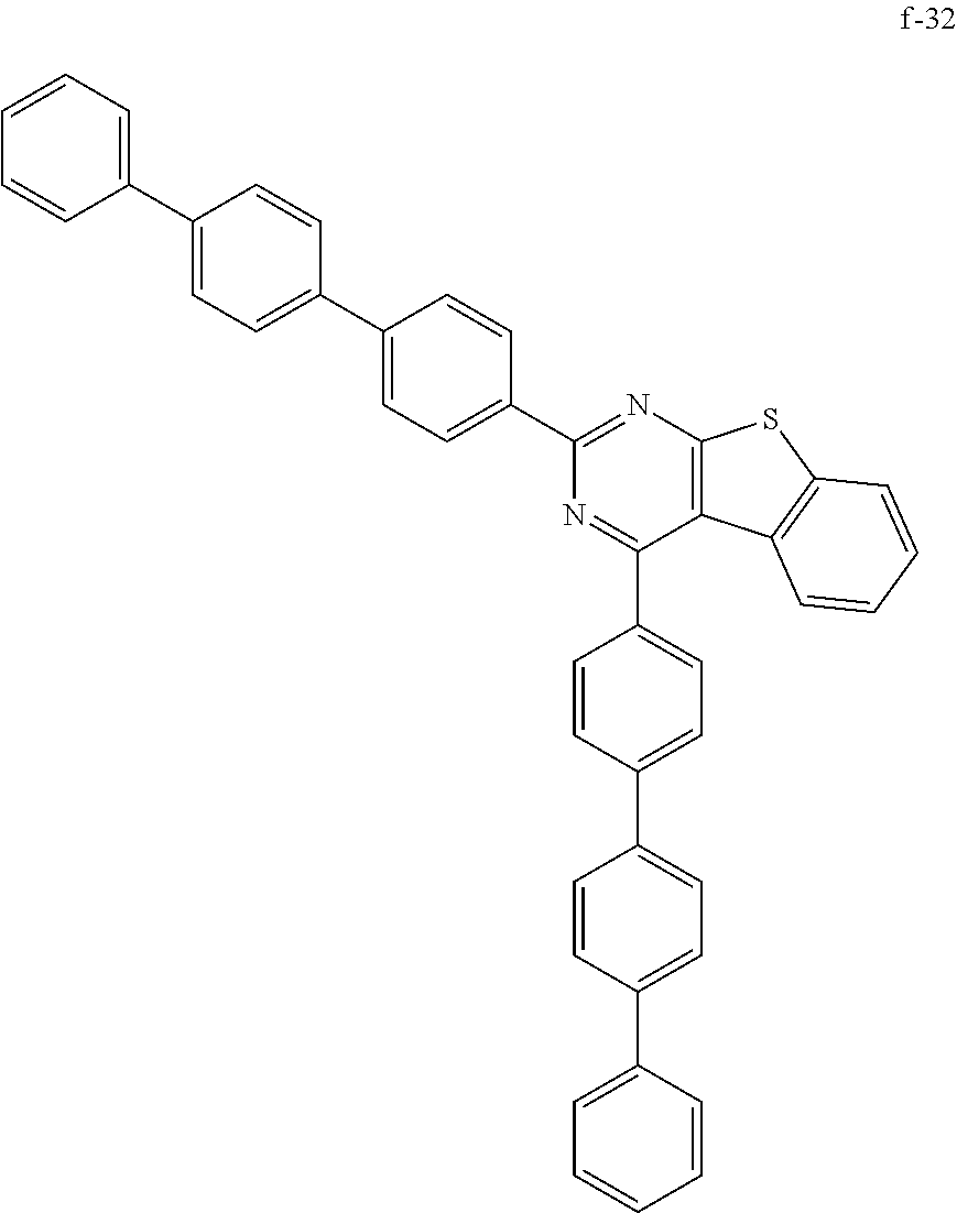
C1=C(C2=CC=C(C3=CC=CC=C3)C=C2)C=CC(C2=NC3=C(C(C4=CC=C(C5=CC=C(C6=CC=CC=C6)C=C5)C=C4)=N2)C2=C(S3)C=CC=C2)=C1
